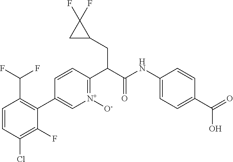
C1=CC(Cl)=C(F)C(C2=C[N+]([O-])=C(C(CC3C(F)(F)C3)C(=O)NC3=CC=C(C(=O)O)C=C3)C=C2)=C1C(F)F
